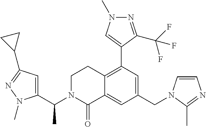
C1(CN2C=CN=C2C)=CC(C2=CN(C)N=C2C(F)(F)F)=C2C(=C1)C(=O)N(C(C1=CC(C3CC3)=NN1C)C)CC2
